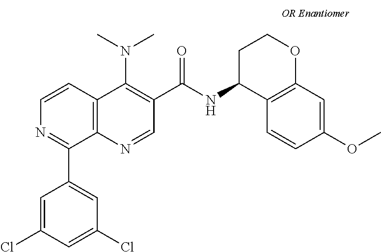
C12=C(N=CC(C(=O)NC3C4=C(OCC3)C=C(OC)C=C4)=C1N(C)C)C(C1=CC(Cl)=CC(Cl)=C1)=NC=C2
